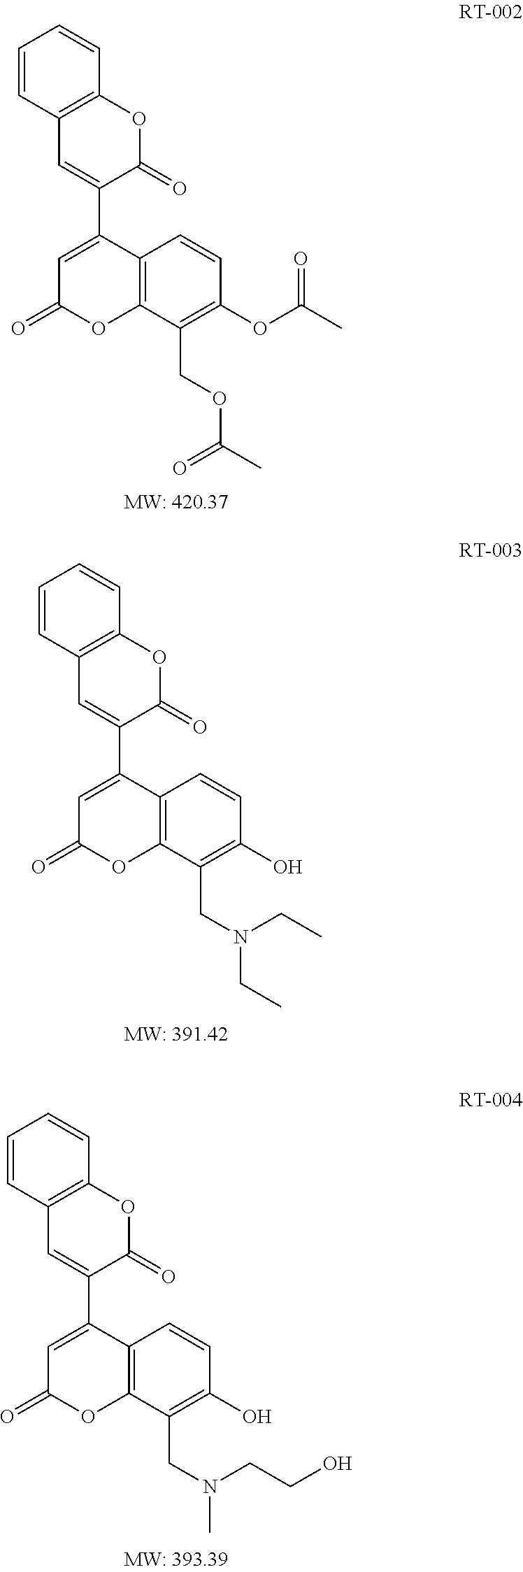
C1=CC2=C(C=C1)OC(=O)C(C1=CC(=O)OC3=C1C=CC(O)=C3CN(CC)CC)=C2.C1=CC2=C(C=C1)OC(=O)C(C1=CC(=O)OC3=C1C=CC(O)=C3CN(C)CCO)=C2.C1=CC2=C(C=C1)OC(=O)C(C1=CC(=O)OC3=C1C=CC(OC(=O)C)=C3COC(C)=O)=C2
